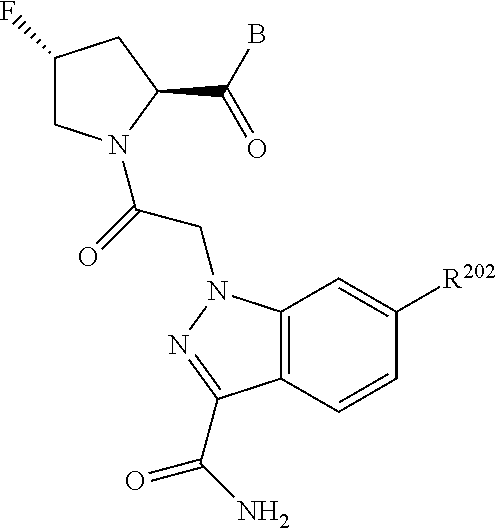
C1(F)CN(C(=O)CN2C3=C(C=CC([R202])=C3)C(C(=O)N)=N2)C(C(B)=O)C1
